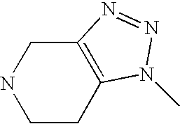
C1CC2=C(CN1)N=NN2C
